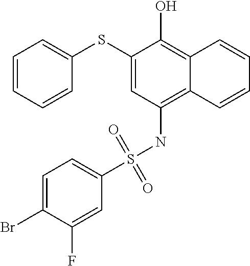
C1(SC2=CC=CC=C2)=CC(NS(C2=CC=C(Br)C(F)=C2)(=O)=O)=C2C(=C1O)C=CC=C2
